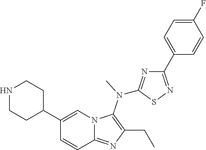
C1(C2=CN3C(=NC(CC)=C3N(C)C3=NC(C4=CC=C(F)C=C4)=NS3)C=C2)CCNCC1
